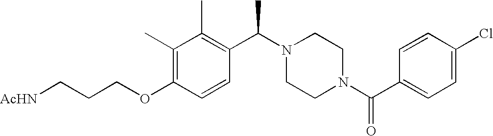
C(OC1=C(C)C(C)=C(C(N2CCN(C(C3=CC=C(Cl)C=C3)=O)CC2)C)C=C1)CC[AcHN]
